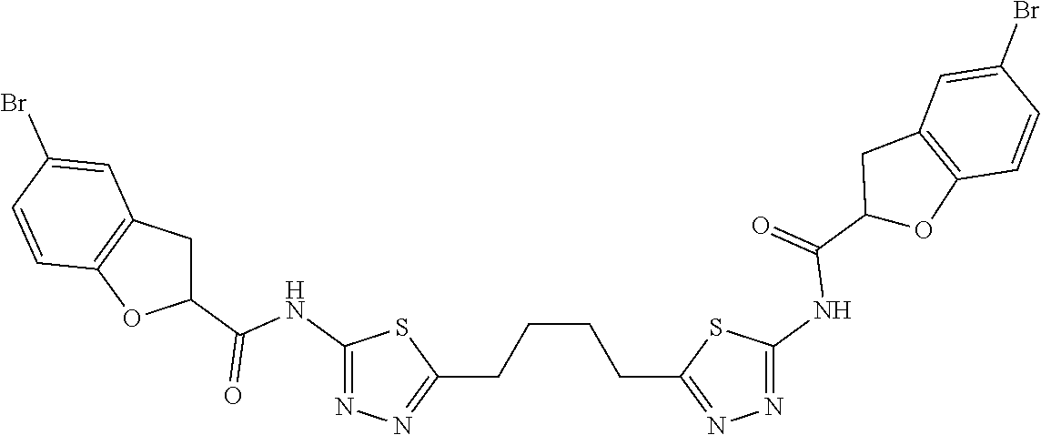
C(CCC1=NN=C(NC(C2OC3=C(C2)C=C(Br)C=C3)=O)S1)CC1=NN=C(NC(=O)C2CC3=C(O2)C=CC(Br)=C3)S1
